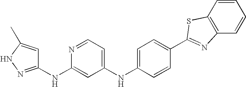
C1=CC2=C(C=C1)N=C(C1=CC=C(NC3=CC=NC(NC4=NNC(C)=C4)=C3)C=C1)S2
